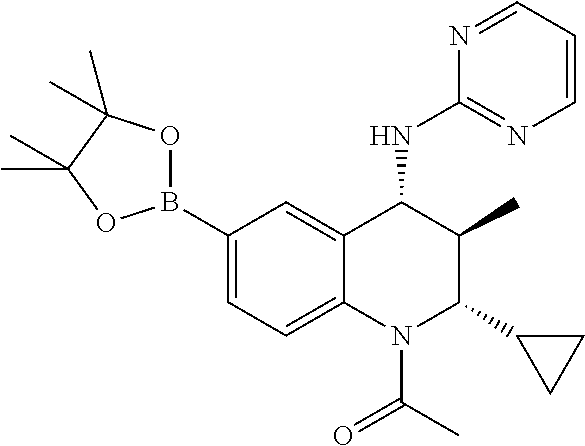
C1(B2OC(C)(C)C(C)(C)O2)=CC=C2C(=C1)C(NC1=NC=CC=N1)C(C)C(C1CC1)N2C(C)=O
